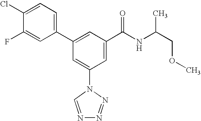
C1(C2=CC(C(NC(COC)C)=O)=CC(N3C=NN=N3)=C2)=CC=C(Cl)C(F)=C1
